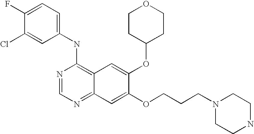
C1=C(Cl)C(F)=CC=C1NC1=C2C(=NC=N1)C=C(OCCCN1CCNCC1)C(OC1CCOCC1)=C2
